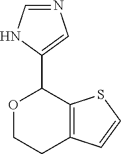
O1CCC2=C(SC=C2)C1C1=CN=CN1
